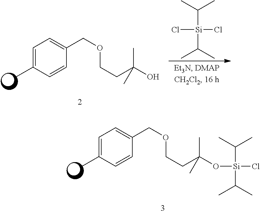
C1=C(C)C=CC(COCCC(C)(C)O[Si](C(C)C)(C(C)C)Cl)=C1.C1=C(C)C=CC(COCCC(C)(O)C)=C1.C([Si](C(C)C)(Cl)Cl)(C)C
